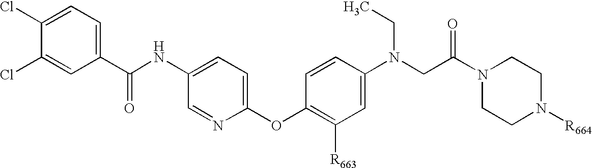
C1(C(NC2=CC=C(OC3=C([R663])C=C(N(CC(N4CCN([R664])CC4)=O)CC)C=C3)N=C2)=O)=CC=C(Cl)C(Cl)=C1
